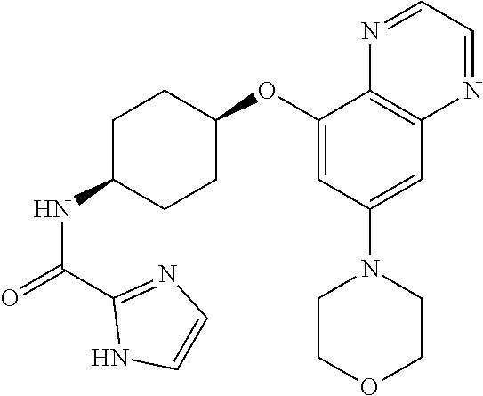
C(NC1CCC(OC2=CC(N3CCOCC3)=CC3=C2N=CC=N3)CC1)(=O)C1=NC=CN1
